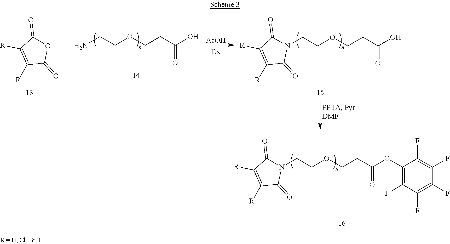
NCCOCCC(O)=O.[AcOH].[R]C1=C([R])C(=O)N(CCOCCC(O)=O)C1=O.[R]C1=C([R])C(=O)OC1=O.[R]C1=C([R])C(=O)N(CCOCCC(=O)OC2=C(F)C(F)=C(F)C(F)=C2F)C1=O
